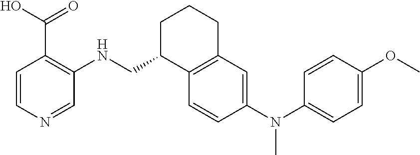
C1=CC(N(C2=CC=C(OC)C=C2)C)=CC2=C1C(CNC1=C(C(O)=O)C=CN=C1)CCC2
